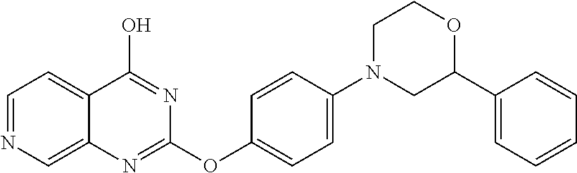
C1=NC=C2C(=C1)C(O)=NC(OC1=CC=C(N3CCOC(C4=CC=CC=C4)C3)C=C1)=N2
